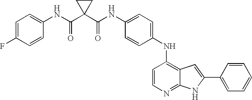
C1(NC(C2(C(NC3=CC=C(F)C=C3)=O)CC2)=O)=CC=C(NC2=C3C(=NC=C2)NC(C2=CC=CC=C2)=C3)C=C1
